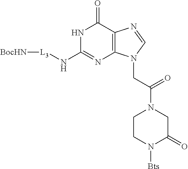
N1C(N[L3][BocHN])=NC2=C(C1=O)N=CN2CC(N1CCN([Bts])C(=O)C1)=O
